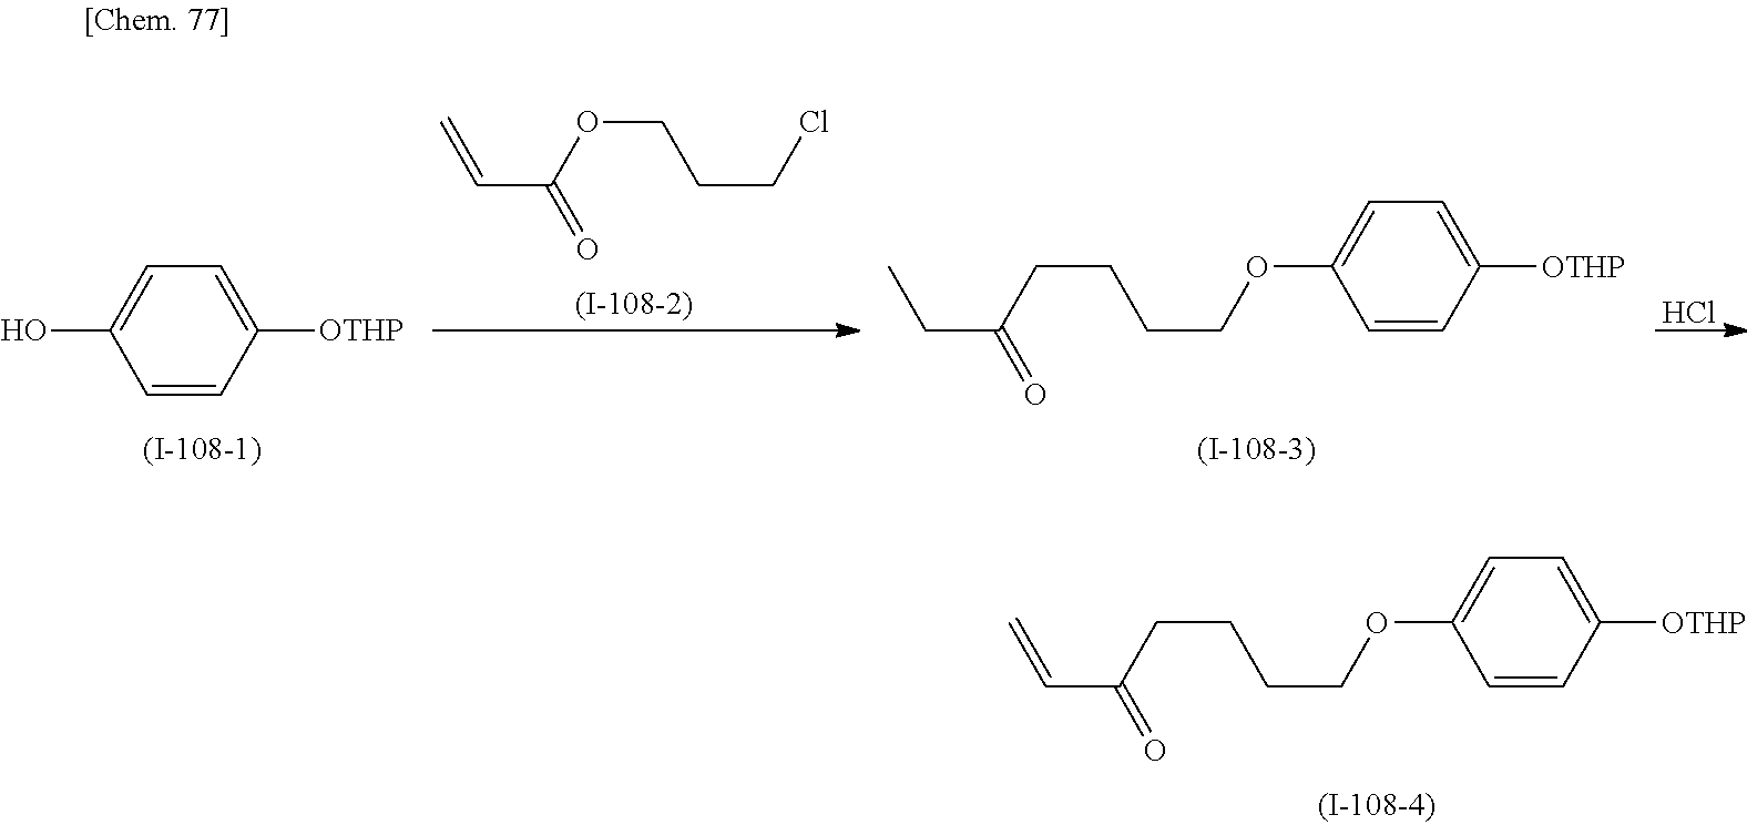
C1=CC([OTHP])=CC=C1O.C=CC(OCCCCl)=O.C1=CC([OTHP])=CC=C1OCCCCC(CC)=O.Cl.C1=CC([OTHP])=CC=C1OCCCCC(C=C)=O
